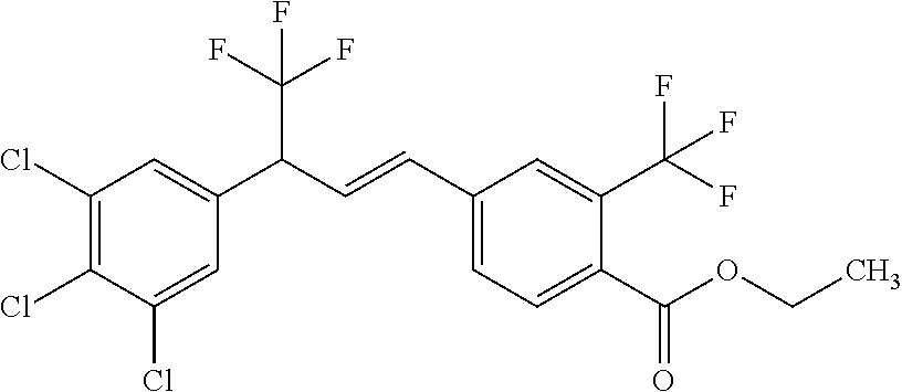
C(C1=CC=C(C(OCC)=O)C(C(F)(F)F)=C1)=CC(C1=CC(Cl)=C(Cl)C(Cl)=C1)C(F)(F)F
